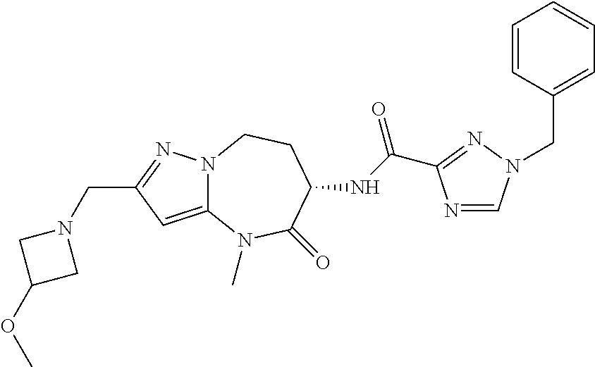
N12C(=CC(CN3CC(OC)C3)=N1)N(C)C(=O)C(NC(=O)C1=NN(CC3=CC=CC=C3)C=N1)CC2
